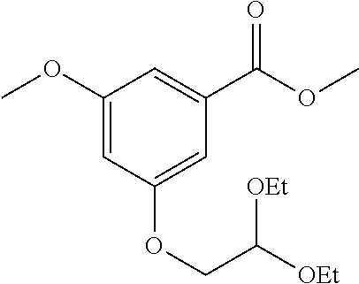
C1(OC)=CC(OCC([OEt])[OEt])=CC(C(OC)=O)=C1
